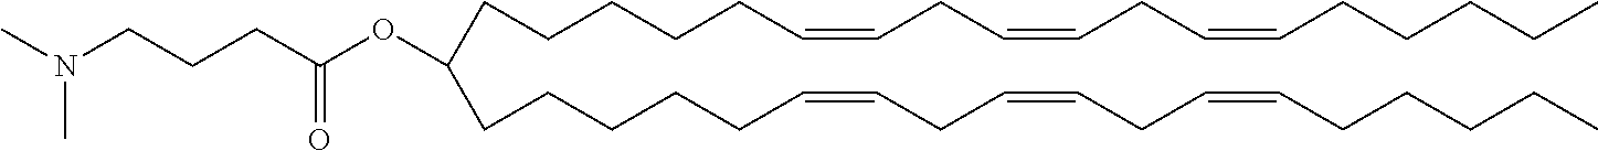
C(CCCCC=CCC=CCC=CCCCCC)C(CCCCCC=CCC=CCC=CCCCCC)OC(CCCN(C)C)=O
